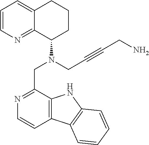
C1=CN=C2C(=C1)CCCC2N(CC1=NC=CC2=C1NC1=C2C=CC=C1)CC#CCN
